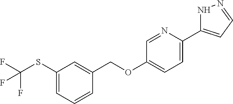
C1(SC(F)(F)F)=CC=CC(COC2=CC=C(C3=CC=NN3)N=C2)=C1
